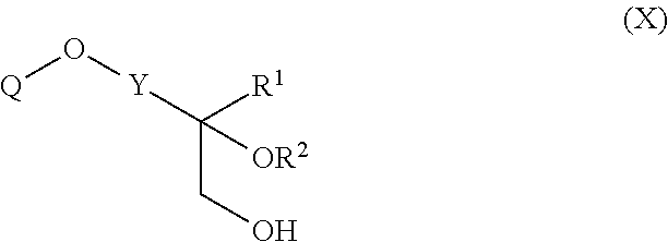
[Q]O[Y]C([R1])(CO)[OR2]
